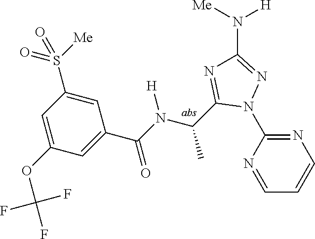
C1=NC(N2N=C(N([H])[Me])N=C2C(C)N([H])C(=O)C2=CC(OC(F)(F)F)=CC(S(=O)([Me])=O)=C2)=NC=C1
